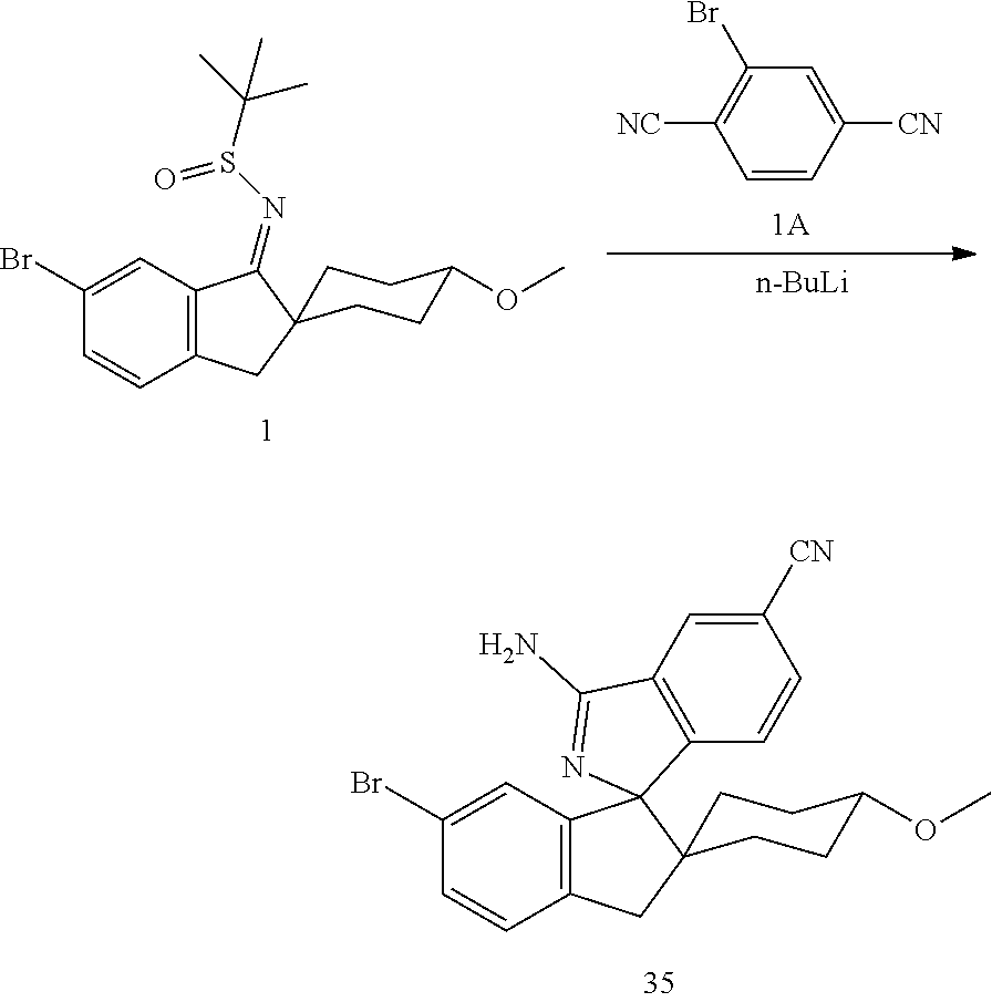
C1(Br)=CC2=C(C=C1)CC1(CCC(OC)CC1)C21C2=C(C=C([CN])C=C2)C(N)=N1.C1(Br)=CC2=C(C=C1)CC1(CCC(OC)CC1)C2=NS(=O)C(C)(C)C.C1(Br)=C([NC])C=CC([CN])=C1.[n-BuLi]
